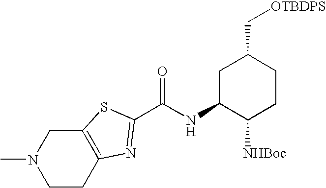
N1(C)CCC2=C(C1)SC(C(NC1C([NHBoc])CCC(C[OTBDPS])C1)=O)=N2
